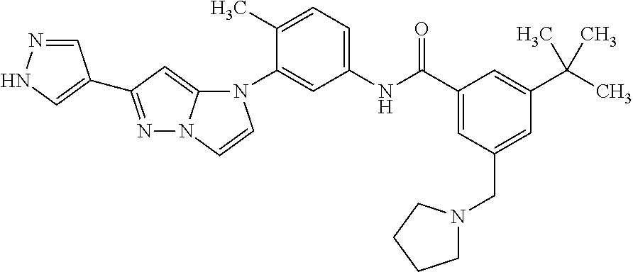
C1(C)=CC=C(NC(C2=CC(CN3CCCC3)=CC(C(C)(C)C)=C2)=O)C=C1N1C2=CC(C3=CNN=C3)=NN2C=C1
